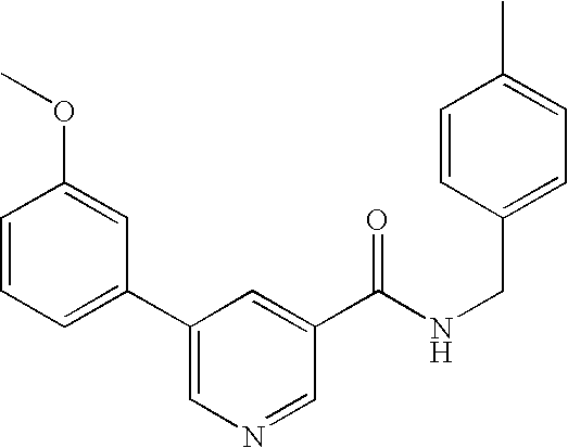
C1=CC(OC)=CC(C2=CN=CC(C(NCC3=CC=C(C)C=C3)=O)=C2)=C1
